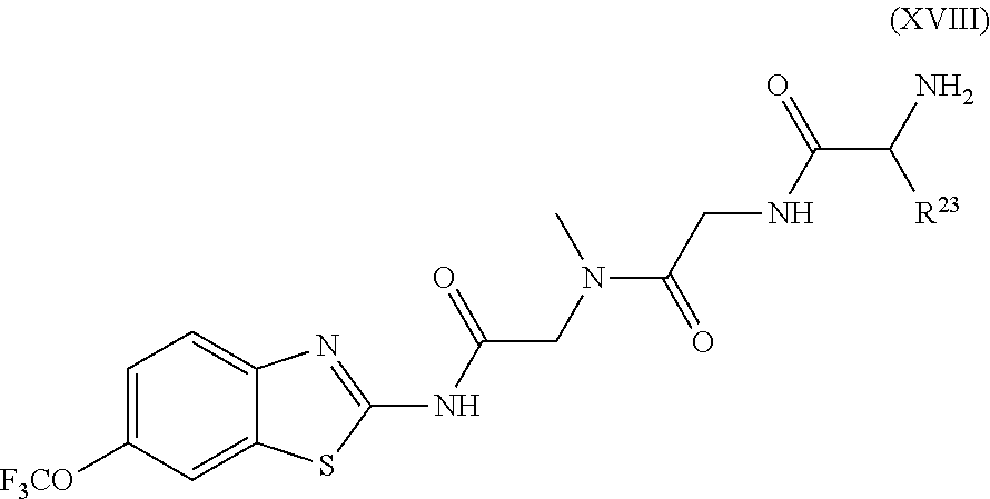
C1=C([F3CO])C=C2C(=C1)N=C(NC(CN(C(CNC(C([R23])N)=O)=O)C)=O)S2
